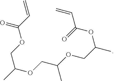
C=CC(OCC(C)OCC(OCC(C)OC(C=C)=O)C)=O
